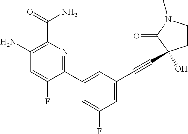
C1=C(F)C(C2=CC(C#CC3(O)CCN(C)C3=O)=CC(F)=C2)=NC(C(N)=O)=C1N
